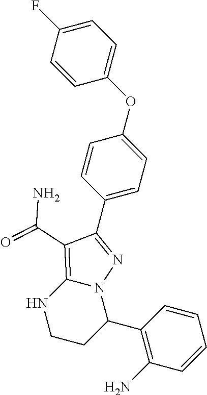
C1=C(OC2=CC=C(C3=NN4C(=C3C(=O)N)NCCC4C3=C(N)C=CC=C3)C=C2)C=CC(F)=C1
